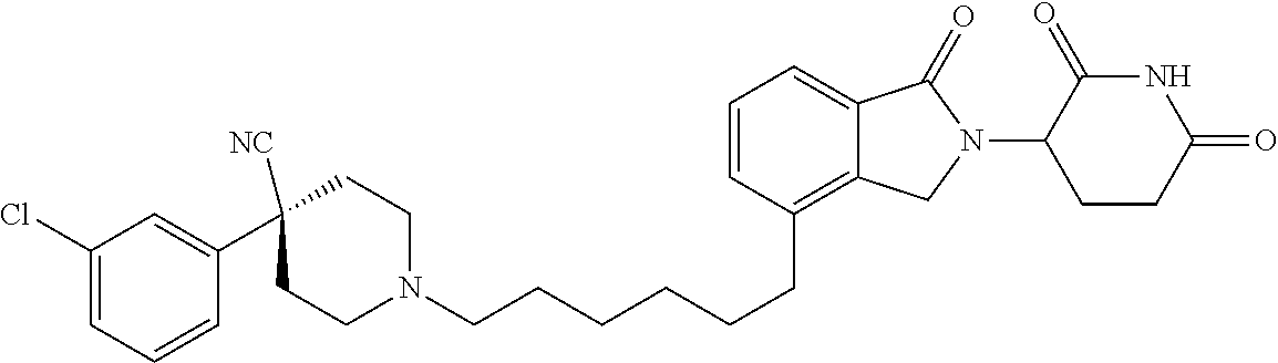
C(CCCC1=C2C(=CC=C1)C(=O)N(C1C(=O)NC(=O)CC1)C2)CCN1CCC([NC])(C2=CC(Cl)=CC=C2)CC1
